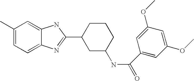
C1(C)=CC=C2C(=C1)NC(C1CC(NC(C3=CC(OC)=CC(OC)=C3)=O)CCC1)=N2
